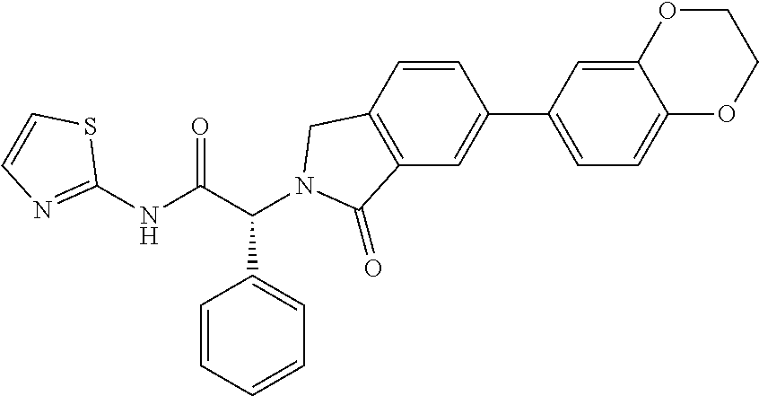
C1(NC(C(C2=CC=CC=C2)N2CC3=C(C=C(C4=CC=C5C(=C4)OCCO5)C=C3)C2=O)=O)=NC=CS1
